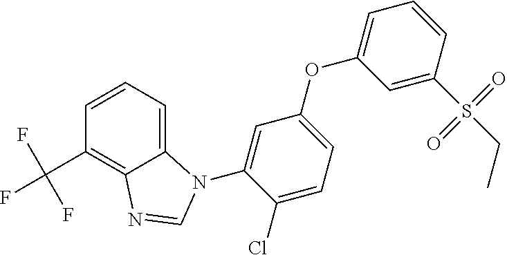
C1=C2C(=C(C(F)(F)F)C=C1)N=CN2C1=CC(OC2=CC=CC(S(CC)(=O)=O)=C2)=CC=C1Cl
